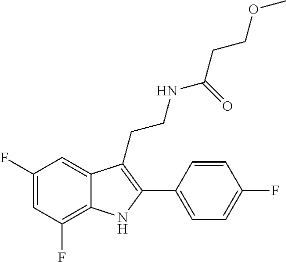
C1(F)=CC(F)=C2C(=C1)C(CCNC(CCOC)=O)=C(C1=CC=C(F)C=C1)N2
